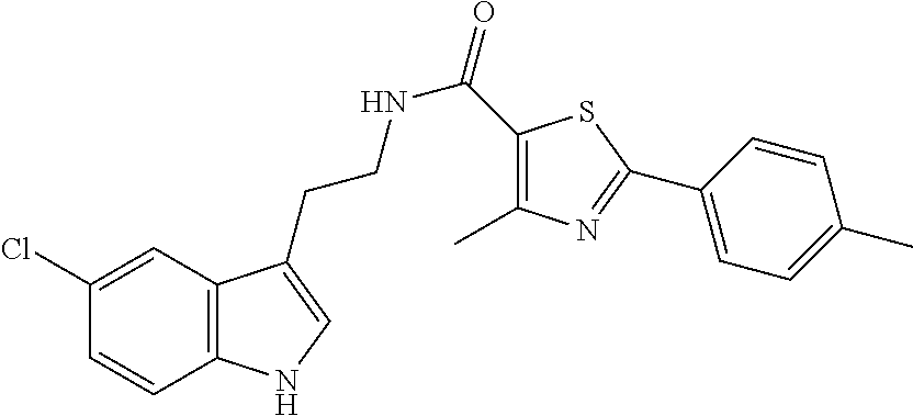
C12=C(C=C(Cl)C=C1)C(CCNC(=O)C1=C(C)N=C(C3=CC=C(C)C=C3)S1)=CN2
